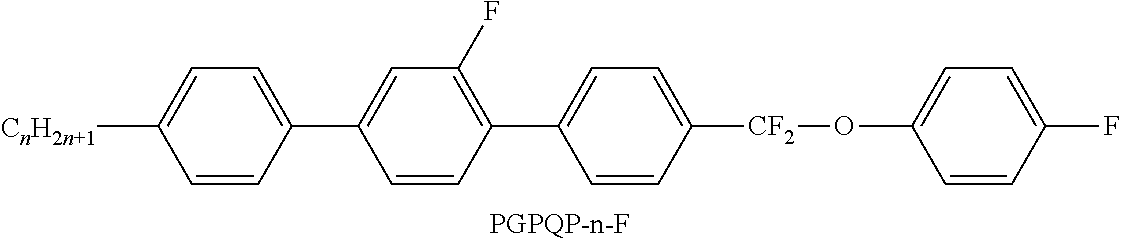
[CnH2n+1]C1=CC=C(C2=CC(F)=C(C3=CC=C([CF2]OC4=CC=C(F)C=C4)C=C3)C=C2)C=C1
